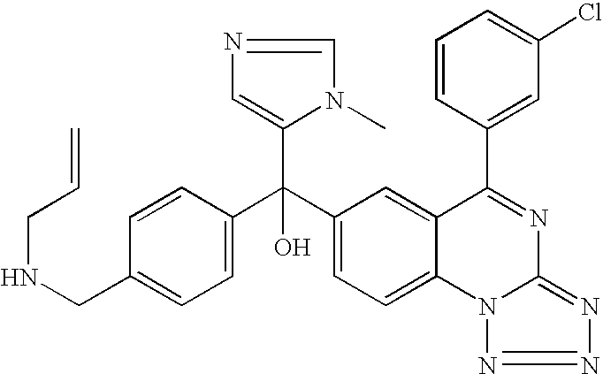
C1=C(CNCC=C)C=CC(C(C2=CC=C3C(=C2)C(C2=CC(Cl)=CC=C2)=NC2=NN=NN32)(C2=CN=CN2C)O)=C1
